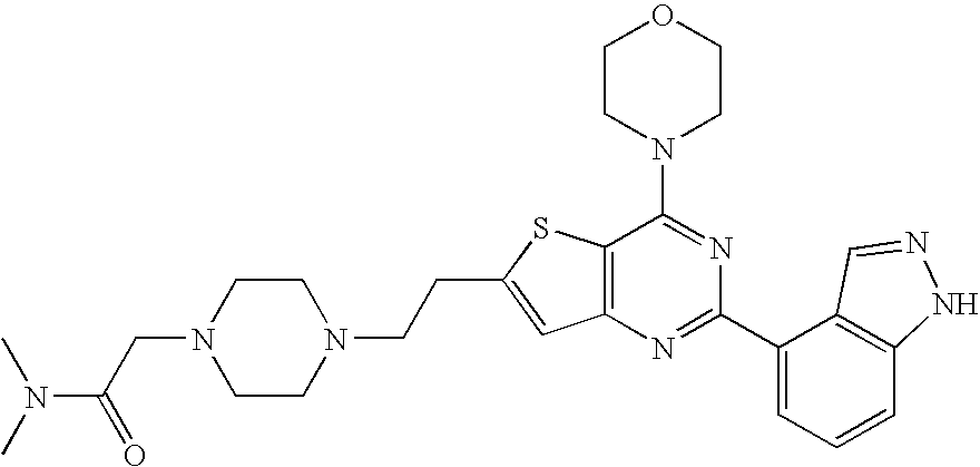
C1CN(C2=NC(C3=CC=CC4=C3C=NN4)=NC3=C2SC(CCN2CCN(CC(N(C)C)=O)CC2)=C3)CCO1
